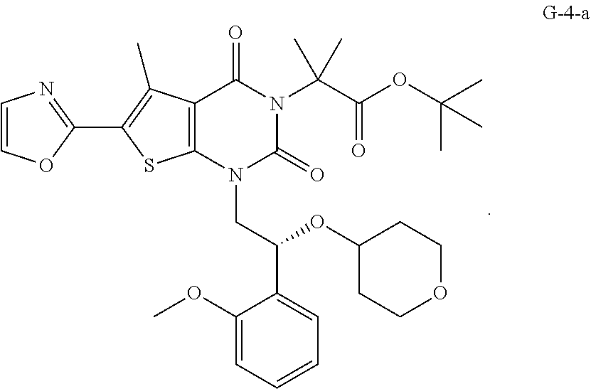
C1(C2=C(C)C3=C(S2)N(CC(C2=CC=CC=C2OC)OC2CCOCC2)C(=O)N(C(C(OC(C)(C)C)=O)(C)C)C3=O)=NC=CO1
